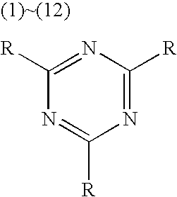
C1([R])=NC([R])=NC([R])=N1
